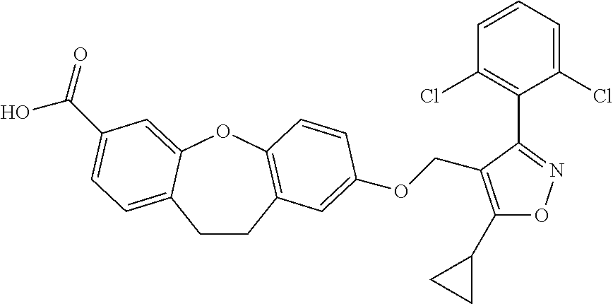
C1CC2=C(OC3=CC(C(O)=O)=CC=C13)C=CC(OCC1=C(C3CC3)ON=C1C1=C(Cl)C=CC=C1Cl)=C2
